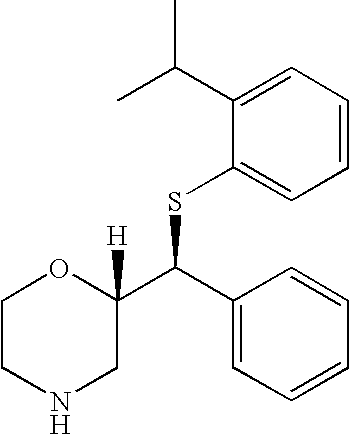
CC(C1=CC=CC=C1SC(C1=CC=CC=C1)C1([H])OCCNC1)C
